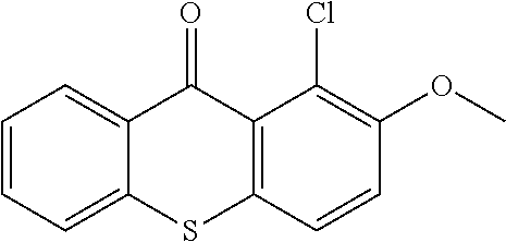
C12=C(C(=O)C3=CC=CC=C3S1)C(Cl)=C(OC)C=C2
